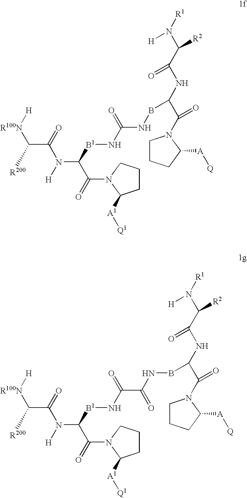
[R100N](C([R200])C(=O)N([H])C([B1]NC(=O)NBC(C(=O)N1CCCC1[A][Q])NC(=O)C(N([H])[R1])[R2])C(=O)N1C([A1][Q1])CCC1)[H].[R100N](C([R200])C(=O)N([H])C([B1]NC(=O)C(=O)NBC(C(=O)N1CCCC1[A][Q])NC(=O)C(N([H])[R1])[R2])C(=O)N1C([A1][Q1])CCC1)[H]
